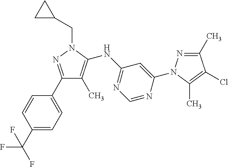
C1=CC(C2=NN(CC3CC3)C(NC3=NC=NC(N4N=C(C)C(Cl)=C4C)=C3)=C2C)=CC=C1C(F)(F)F
